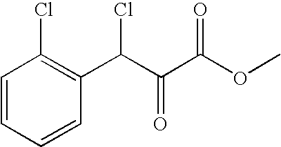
C1=CC=CC(C(C(C(OC)=O)=O)Cl)=C1Cl
